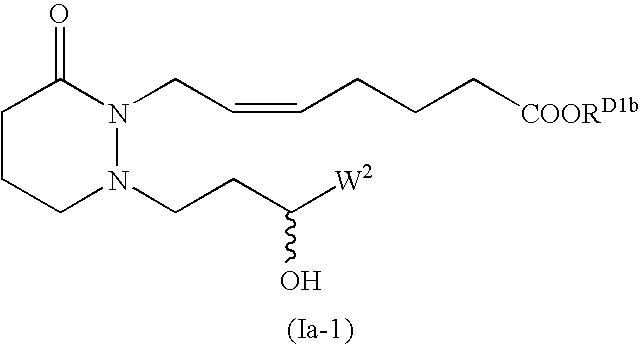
C1CCN(CCC([W2])O)N(CC=CCCC[COORD1b])C1=O
